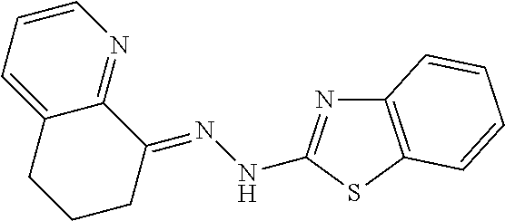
C12=C(SC(NN=C3C4=NC=CC=C4CCC3)=N1)C=CC=C2
